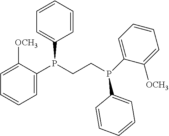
C1=CC=CC(P(CCP(C2=CC=CC=C2[OCH3])C2=CC=CC=C2)C2=CC=CC=C2[OCH3])=C1
